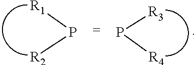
P([R1])[R2].P([R3])[R4]
